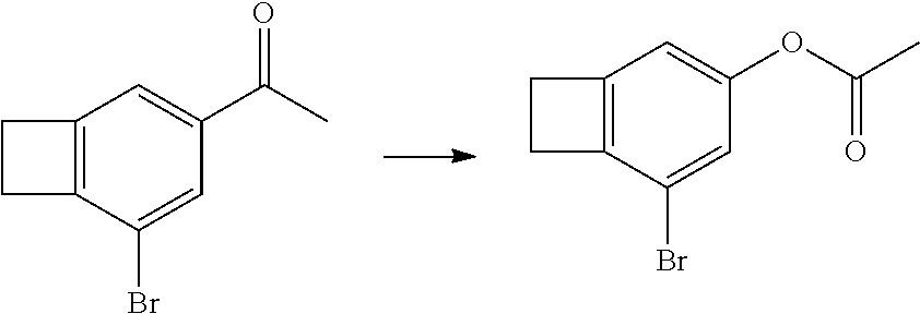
C1=C(OC(C)=O)C=C(Br)C2=C1CC2.C1=C(C(=O)C)C=C(Br)C2=C1CC2
